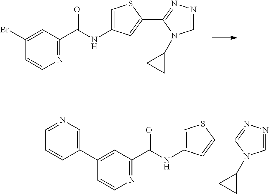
C1(Br)=CC(C(NC2=CSC(C3=NN=CN3C3CC3)=C2)=O)=NC=C1.C1(C2=CN=CC=C2)=CC(C(NC2=CSC(C3=NN=CN3C3CC3)=C2)=O)=NC=C1
